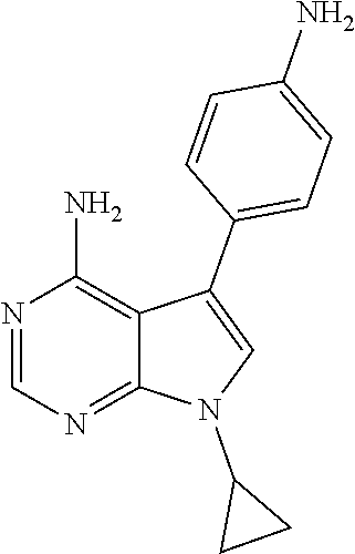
N1=CN=C2C(=C1N)C(C1=CC=C(N)C=C1)=CN2C1CC1
